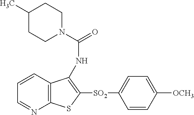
C1=CC2=C(N=C1)SC([SO2]C1=CC=C([OCH3])C=C1)=C2NC(=O)N1CCC(C)CC1
